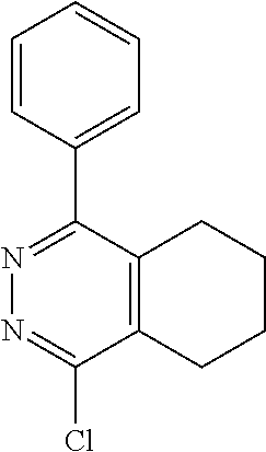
C1=CC(C2=NN=C(Cl)C3=C2CCCC3)=CC=C1
